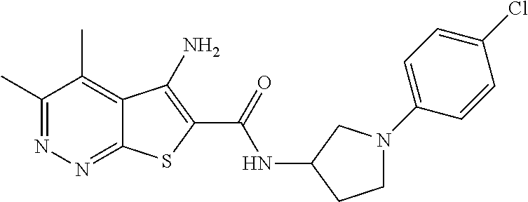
C1(C)=NN=C2C(=C1C)C(N)=C(C(=O)NC1CCN(C3=CC=C(Cl)C=C3)C1)S2
